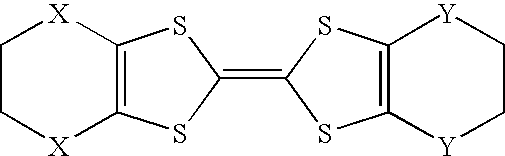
C12=C(SC(=C3SC4=C(S3)[Y]CC[Y]4)S1)[X]CC[X]2
